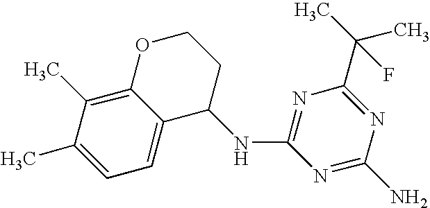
C1(C)=CC=C2C(=C1C)OCCC2NC1=NC(C(C)(C)F)=NC(N)=N1
